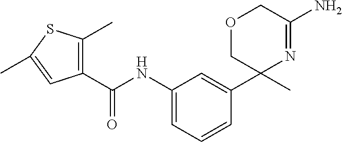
C1(C(NC2=CC=CC(C3(C)N=C(N)COC3)=C2)=O)=C(C)SC(C)=C1
